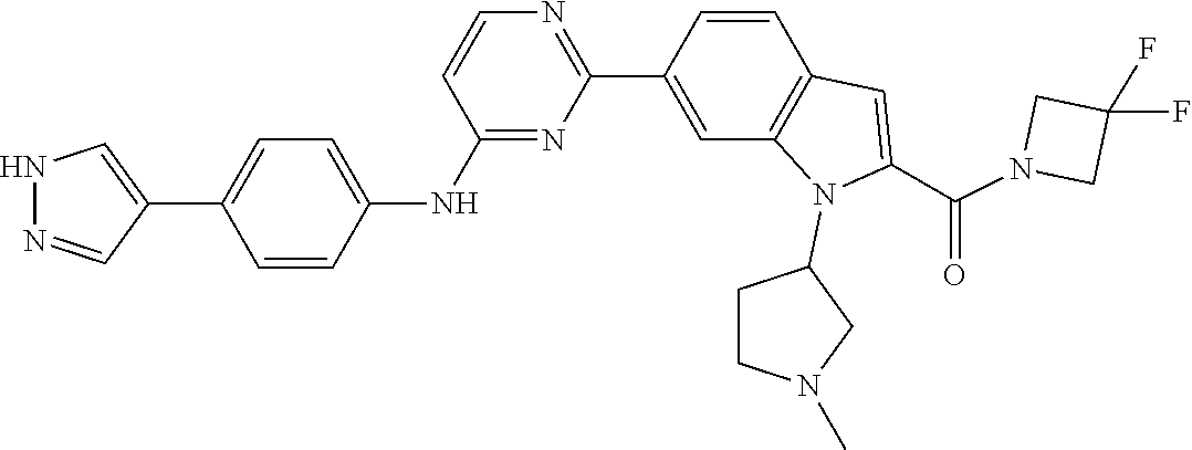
C1(F)(F)CN(C(C2=CC3=C(C=C(C4=NC=CC(NC5=CC=C(C6=CNN=C6)C=C5)=N4)C=C3)N2C2CCN(C)C2)=O)C1
